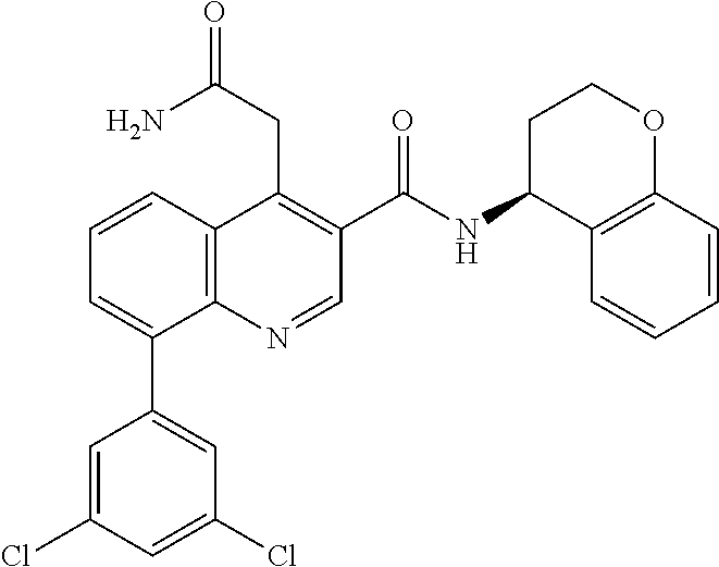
C1=C(Cl)C=C(Cl)C=C1C1=CC=CC2=C1N=CC(C(NC1C3=C(OCC1)C=CC=C3)=O)=C2CC(=O)N
